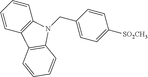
C1=CC=CC2=C1N(CC1=CC=C([SO2CH3])C=C1)C1=C2C=CC=C1
